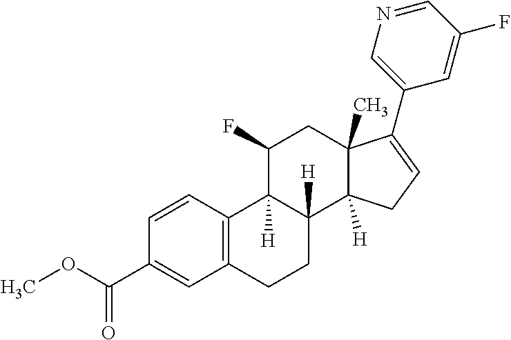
C12=C(C=CC(C(OC)=O)=C1)C1([H])C([H])(CC2)C2([H])C(C)(CC1F)C(C1=CN=CC(F)=C1)=CC2
